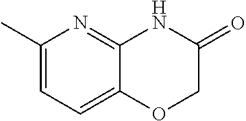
C1(C)=CC=C2C(=N1)NC(=O)CO2
